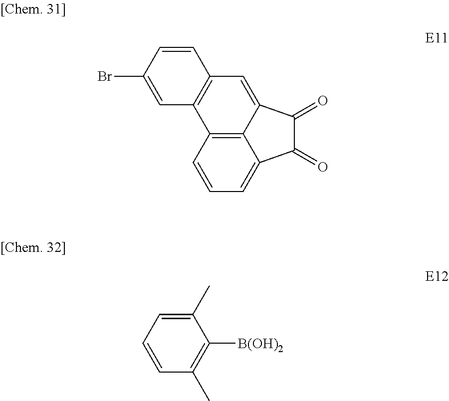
C1=C2C(=O)C(=O)C3=CC=CC(=C23)C2=C1C=CC(Br)=C2.C1(C)=CC=CC(C)=C1[B(OH)2]
